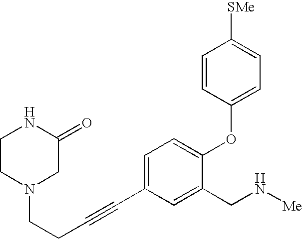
N1(CCC#CC2=CC=C(OC3=CC=C([SMe])C=C3)C(CN[Me])=C2)CC(=O)NCC1
